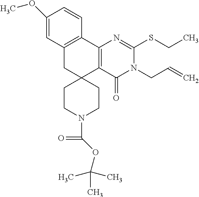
C1(OC)=CC2=C(C=C1)C1=C(C3(C2)CCN(C(=O)OC(C)(C)C)CC3)C(=O)N(CC=C)C(SCC)=N1
